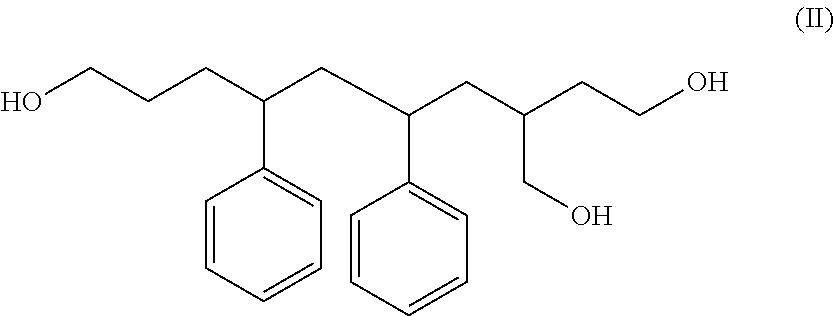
C(CC(CC(CCO)CO)C1=CC=CC=C1)(CCCO)C1=CC=CC=C1
